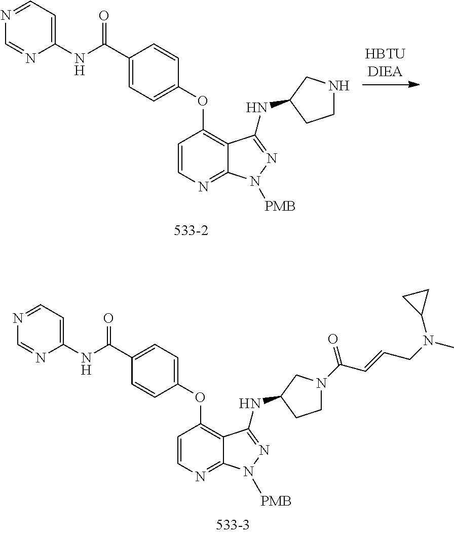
C1(C(NC2=CC=NC=N2)=O)=CC=C(OC2=C3C(=NC=C2)N([PMB])N=C3NC2CCNC2)C=C1.N1=CC=C(NC(C2=CC=C(OC3=C4C(=NC=C3)N([PMB])N=C4NC3CCN(C(C=CCN(C)C4CC4)=O)C3)C=C2)=O)N=C1
